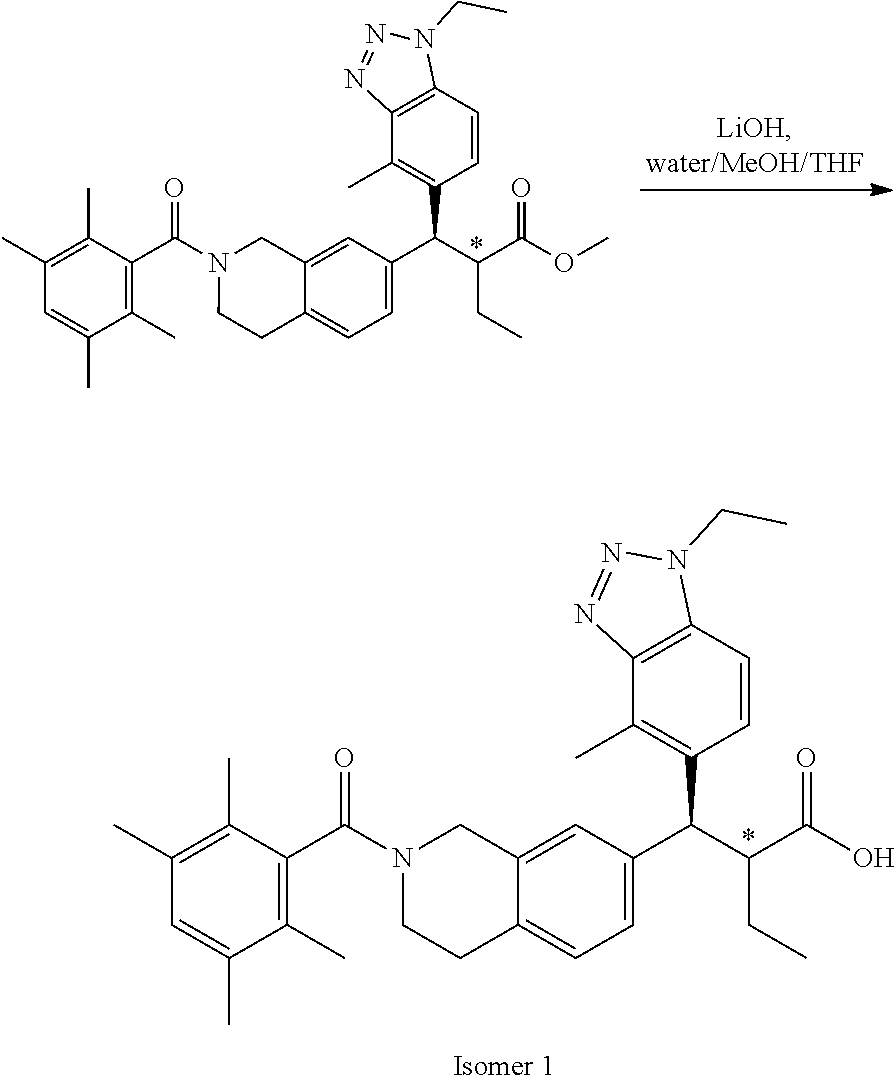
N1(C(C2=C(C)C(C)=CC(C)=C2C)=O)CC2=CC(C(C3=C(C)C4=C(C=C3)N(CC)N=N4)C(CC)C(=O)OC)=CC=C2CC1.N1(C(C2=C(C)C(C)=CC(C)=C2C)=O)CC2=CC(C(C3=C(C)C4=C(C=C3)N(CC)N=N4)C(CC)C(=O)O)=CC=C2CC1
